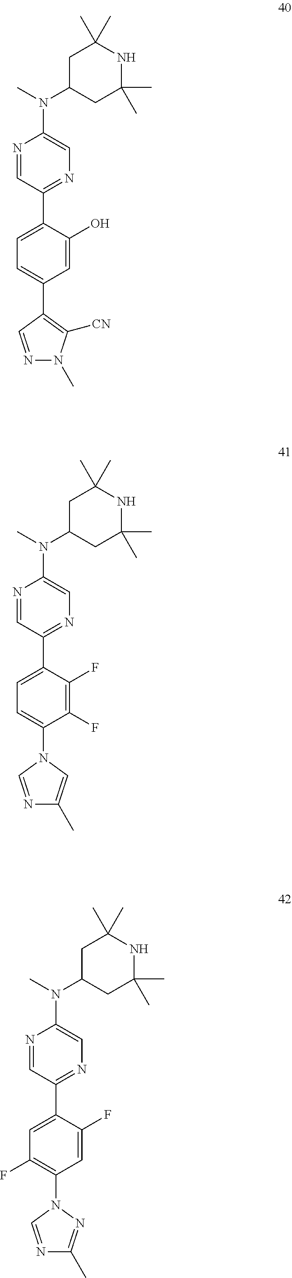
N1=CC(C2=CC=C(C3=C([CN])N(C)N=C3)C=C2O)=NC=C1N(C1CC(C)(C)NC(C)(C)C1)C.N1=CC(C2=CC=C(N3C=NC(C)=C3)C(F)=C2F)=NC=C1N(C1CC(C)(C)NC(C)(C)C1)C.N1=CC(C2=CC(F)=C(N3C=NC(C)=N3)C=C2F)=NC=C1N(C1CC(C)(C)NC(C)(C)C1)C
